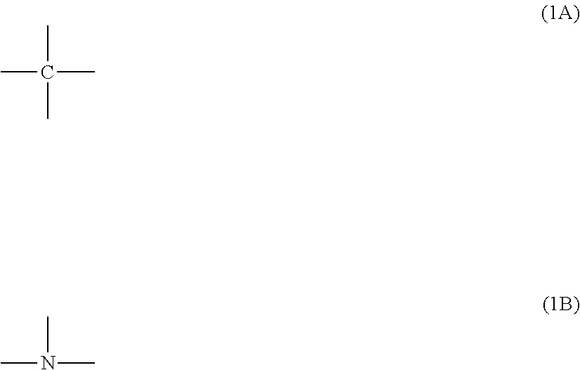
CC(C)(C)C.CN(C)C
